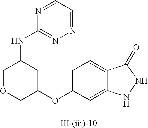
C1=C(OC2CC(NC3=NN=CC=N3)COC2)C=C2C(=C1)C(=O)NN2
